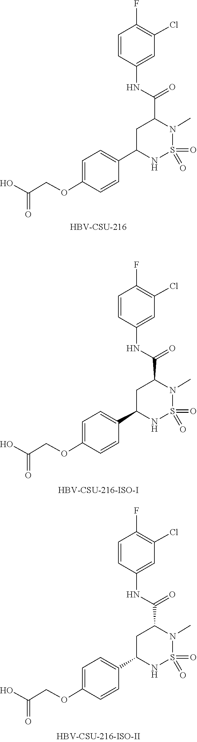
O=S1(=O)N(C)C(C(NC2=CC(Cl)=C(F)C=C2)=O)CC(C2=CC=C(OCC(O)=O)C=C2)N1.[HBV-CSU-216].O=S1(=O)N(C)C(C(NC2=CC(Cl)=C(F)C=C2)=O)CC(C2=CC=C(OCC(O)=O)C=C2)N1.O=S1(=O)N(C)C(C(NC2=CC(Cl)=C(F)C=C2)=O)CC(C2=CC=C(OCC(O)=O)C=C2)N1
